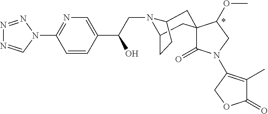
N1=NN(C2=NC=C(C(O)CN3C4CC5(CC3CC4)C(=O)N(C3=C(C)C(=O)OC3)CC5OC)C=C2)C=N1
